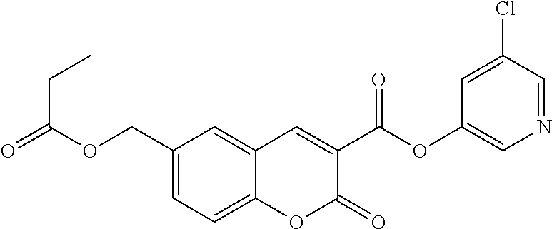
C1(COC(=O)CC)=CC=C2C(=C1)C=C(C(OC1=CN=CC(Cl)=C1)=O)C(=O)O2
